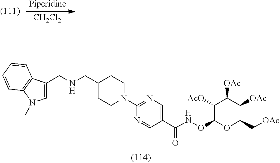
[Piperidine].[CH2Cl2].O(C1OC(C[OAc])C([OAc])C([OAc])C1[AcO])NC(=O)C1=CN=C(N2CCC(CNCC3=CN(C)C4=C3C=CC=C4)CC2)N=C1
